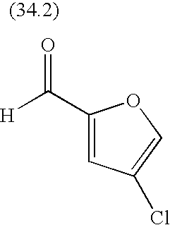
[H]C(=O)C1=CC(Cl)=CO1
